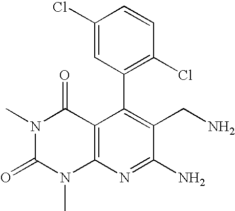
C1(Cl)=CC(C2=C(CN)C(N)=NC3=C2C(=O)N(C)C(=O)N3C)=C(Cl)C=C1
